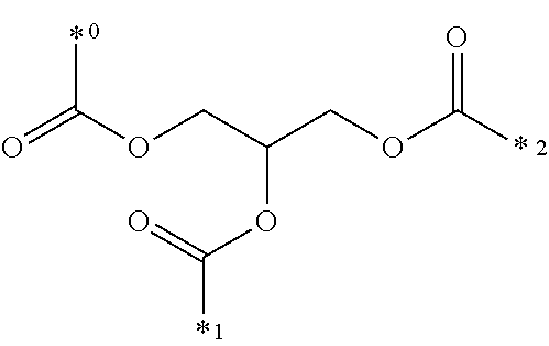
O=C(OCC(COC(*)=O)OC(=O)*)*
